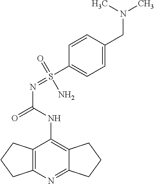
C12=C(N=C3C(=C1NC(N=S(C1=CC=C(CN(C)C)C=C1)(N)=O)=O)CCC3)CCC2
